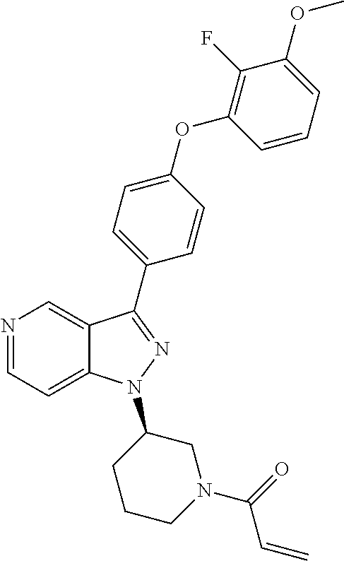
N1=CC=C2C(=C1)C(C1=CC=C(OC3=C(F)C(OC)=CC=C3)C=C1)=NN2C1CCCN(C(=O)C=C)C1
